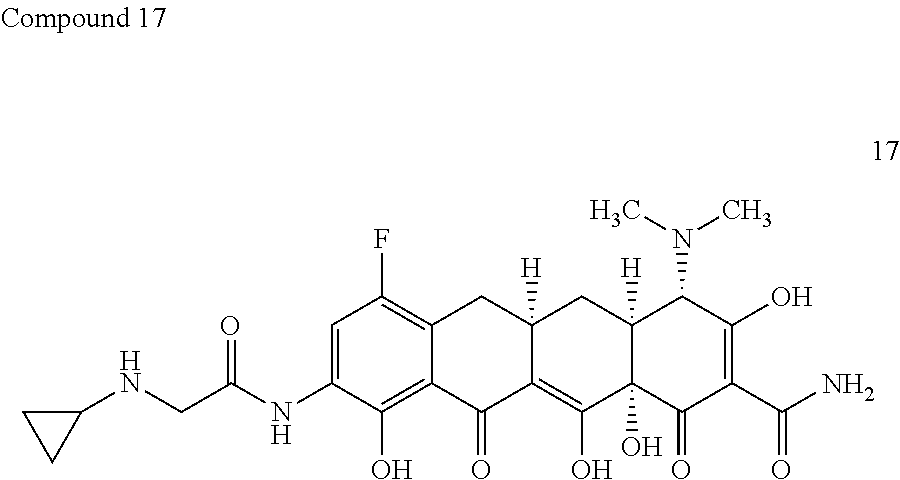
C1=C(NC(CNC2CC2)=O)C(O)=C2C(=C1F)CC1([H])C(=C(O)C3(O)C([H])(C1)C(N(C)C)C(O)=C(C(N)=O)C3=O)C2=O
